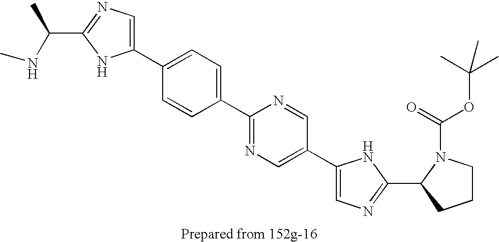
N(C(C)C1=NC=C(C2=CC=C(C3=NC=C(C4=CN=C(C5N(C(OC(C)(C)C)=O)CCC5)N4)C=N3)C=C2)N1)C
